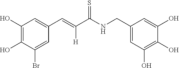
C1(O)=C(O)C(Br)=CC(C=C(C(NCC2=CC(O)=C(O)C(O)=C2)=S)[H])=C1
